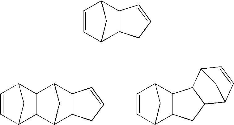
C1=CC2C3C(C1C2)C1C2C(C3C1)CC=C2.C1=CC2C3C(C1C2)CC1C3C2C=CC1C2.C1=CC2C3C(C1C2)C=CC3
